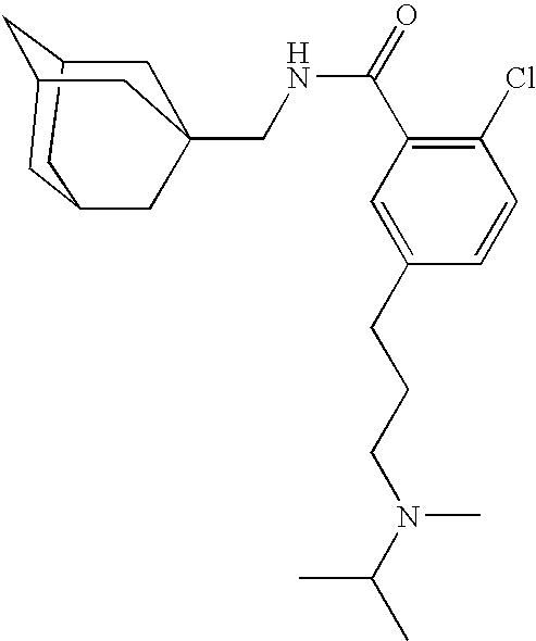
C1C2CC3CC(CC1(CNC(C1=C(Cl)C=CC(CCCN(C(C)C)C)=C1)=O)C3)C2
